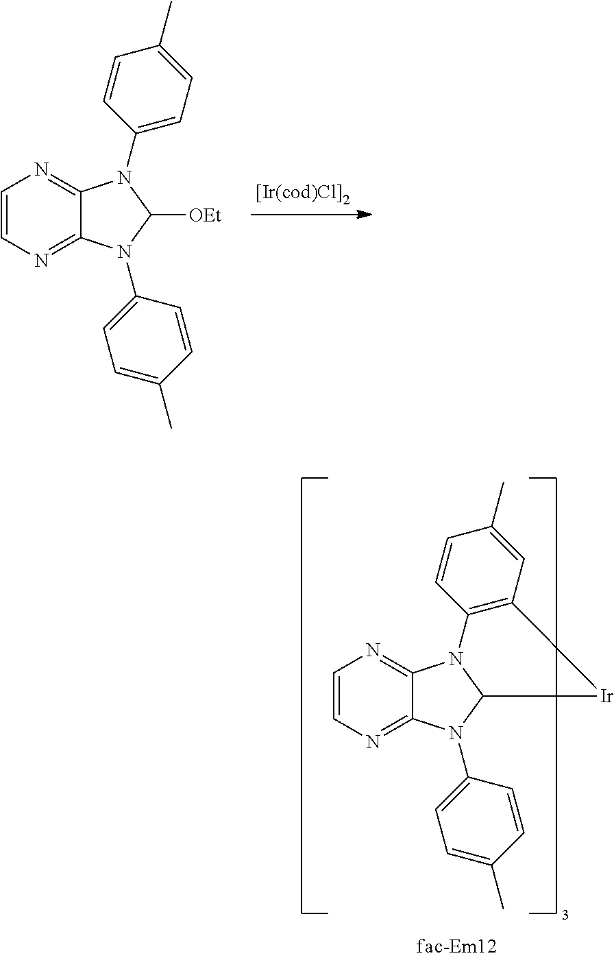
[[Ir(cod)Cl]2].C1=CN=C2C(=N1)N(C1=CC=C(C)C=C1)C([OEt])N2C1=CC=C(C)C=C1.C1=CN=C2C(=N1)N1C(N2C2=CC=C(C)C=C2)[Ir]C2=C1C=CC(C)=C2
